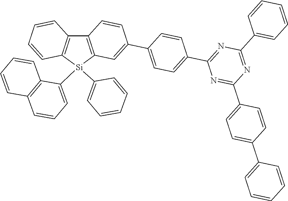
C12=C([Si](C3=CC=CC4=C3C=CC=C4)(C3=CC=CC=C3)C3=C1C=CC(C1=CC=C(C4=NC(C5=CC=CC=C5)=NC(C5=CC=C(C6=CC=CC=C6)C=C5)=N4)C=C1)=C3)C=CC=C2
